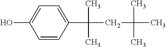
C1(C(CC(C)(C)C)(C)C)=CC=C(O)C=C1
